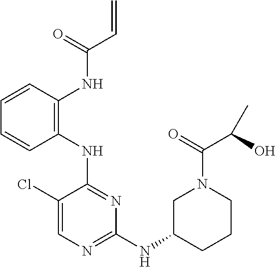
N(C1=NC(NC2CCCN(C(=O)C(C)O)C2)=NC=C1Cl)C1=C(NC(C=C)=O)C=CC=C1
